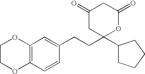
C1COC2=C(O1)C=C(CCC1(C3CCCC3)OC(=O)CC(=O)C1)C=C2
